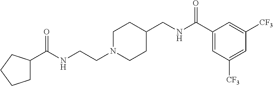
C1N(CCNC(=O)C2CCCC2)CCC(CNC(C2=CC([CF3])=CC([CF3])=C2)=O)C1
